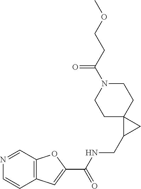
C12=C(C=NC=C1)OC(C(NCC1CC13CCN(C(=O)CCOC)CC3)=O)=C2
